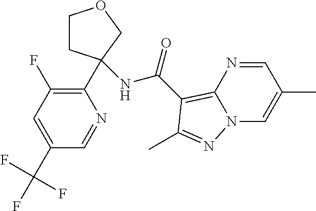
C1(C2(NC(=O)C3=C4N(C=C(C)C=N4)N=C3C)CCOC2)=C(F)C=C(C(F)(F)F)C=N1
